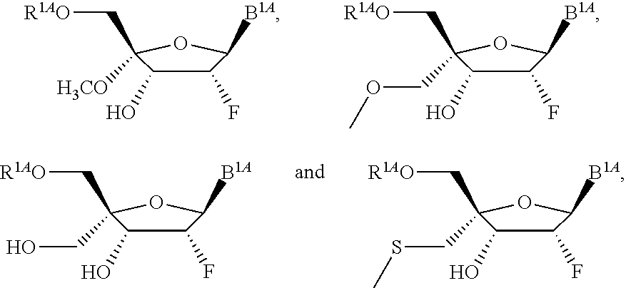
C1(F)C([B1A])OC([H3CO])(C[R1AO])C1O.C1(F)C([B1A])OC(COC)(C[R1AO])C1O.C1(F)C([B1A])OC(CO)(C[R1AO])C1O.C1(F)C([B1A])OC(CSC)(C[R1AO])C1O
